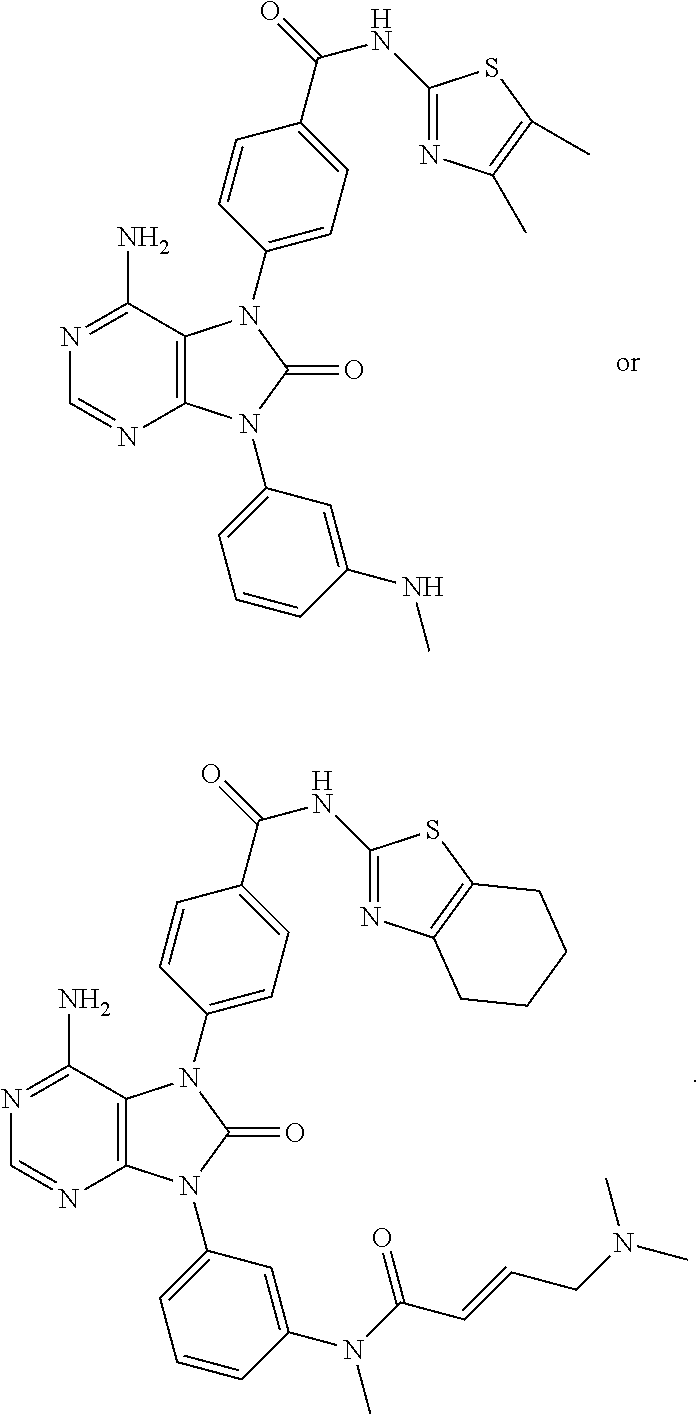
N1=C(N)C2=C(N=C1)N(C1=CC=CC(NC)=C1)C(=O)N2C1=CC=C(C(=O)NC2=NC(C)=C(C)S2)C=C1.N1=C(N)C2=C(N=C1)N(C1=CC=CC(N(C)C(C=CCN(C)C)=O)=C1)C(=O)N2C1=CC=C(C(=O)NC2=NC3=C(S2)CCCC3)C=C1
